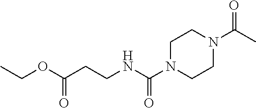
C1N(C(NCCC(=O)OCC)=O)CCN(C(C)=O)C1
